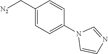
[N2]CC1=CC=C(N2C=CN=C2)C=C1
